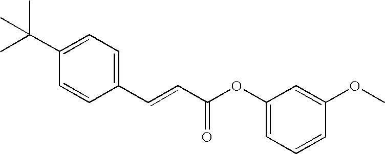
C1=C(C(C)(C)C)C=CC(C=CC(OC2=CC=CC(OC)=C2)=O)=C1
